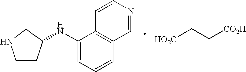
C1CC(NC2=CC=CC3=C2C=CN=C3)CN1.[CO2H]CC[HO2C]
